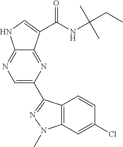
C1=C(C2=NN(C)C3=C2C=CC(Cl)=C3)N=C2C(=N1)NC=C2C(NC(C)(CC)C)=O
